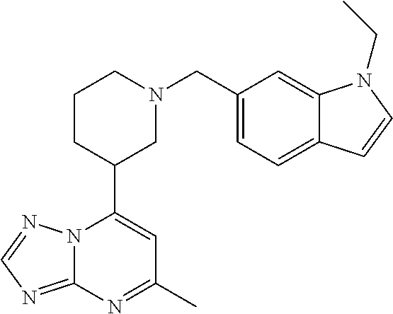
N12C(=NC=N1)N=C(C)C=C2C1CN(CC2=CC=C3C(=C2)N(CC)C=C3)CCC1
